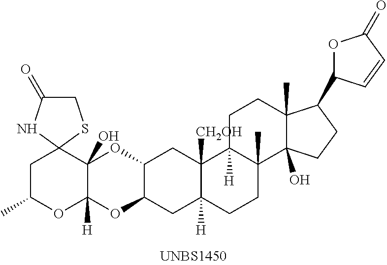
C1C(C)OC2([H])C(O)(C13SCC(=O)N3)OC1C(O2)CC2([H])C([CH2OH])(C1)C1([H])C(C)(CC2)C2(O)C(C)(CC1)C(C1OC(=O)C=C1)CC2
